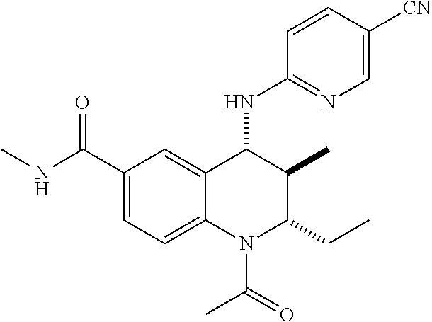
C1(C(NC)=O)=CC=C2C(=C1)C(NC1=NC=C([CN])C=C1)C(C)C(CC)N2C(C)=O
